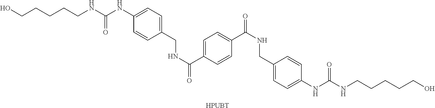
C(CO)CCCNC(=O)NC1=CC=C(CNC(=O)C2=CC=C(C(NCC3=CC=C(NC(=O)NCCCCCO)C=C3)=O)C=C2)C=C1.[HPUBT]
